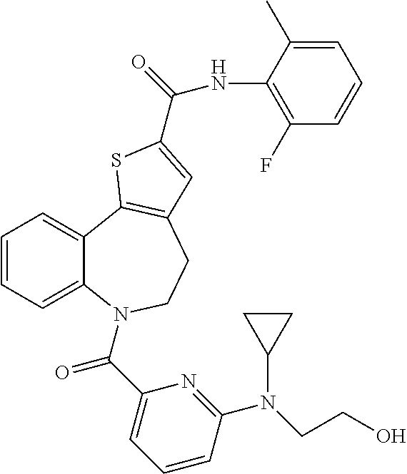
C1=CC=C2C(=C1)C1=C(CCN2C(C2=CC=CC(N(CCO)C3CC3)=N2)=O)C=C(C(NC2=C(F)C=CC=C2C)=O)S1
